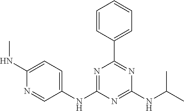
C1(NC)=CC=C(NC2=NC(C3=CC=CC=C3)=NC(NC(C)C)=N2)C=N1
